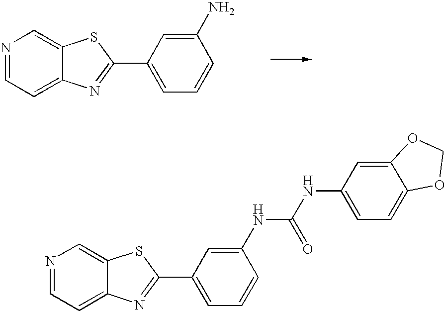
N1=CC=C2C(=C1)SC(C1=CC=CC(N)=C1)=N2.N1=CC=C2C(=C1)SC(C1=CC=CC(NC(NC3=CC=C4C(=C3)OCO4)=O)=C1)=N2
